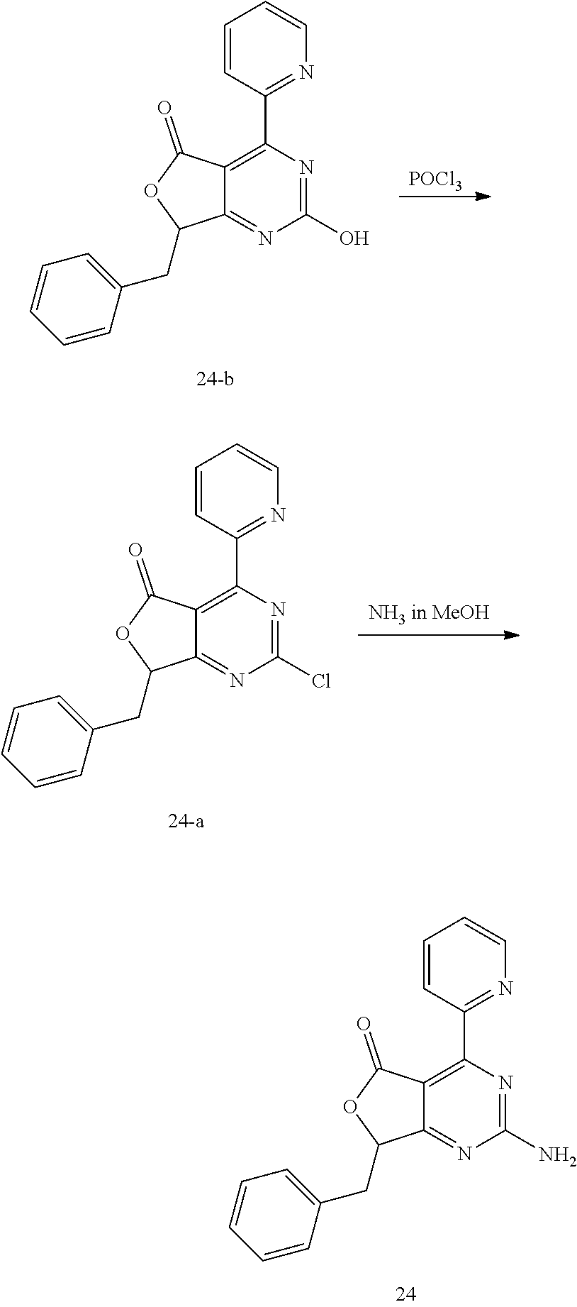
C1(C2=C3C(=NC(N)=N2)C(CC2=CC=CC=C2)OC3=O)=NC=CC=C1.C1(C2=C3C(=NC(O)=N2)C(CC2=CC=CC=C2)OC3=O)=NC=CC=C1.[POCl3].C1(C2=C3C(=NC(Cl)=N2)C(CC2=CC=CC=C2)OC3=O)=NC=CC=C1
